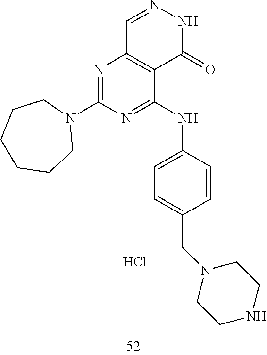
C1=NNC(=O)C2=C1N=C(N1CCCCCC1)N=C2NC1=CC=C(CN2CCNCC2)C=C1.Cl
